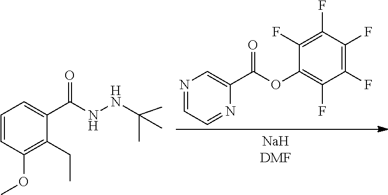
N1=CC=NC(C(OC2=C(F)C(F)=C(F)C(F)=C2F)=O)=C1.C1=CC(OC)=C(CC)C(C(NNC(C)(C)C)=O)=C1
